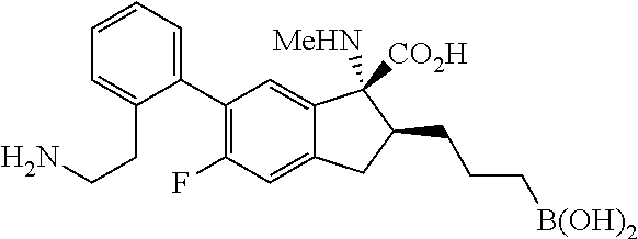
C1(C2=CC=CC=C2CCN)=C(F)C=C2C(=C1)C([MeHN])([CO2H])C(CCC[B(OH)2])C2
